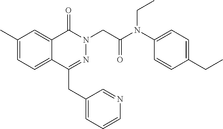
C1(C)=CC=C2C(=C1)C(=O)N(CC(N(C1=CC=C(CC)C=C1)CC)=O)N=C2CC1=CC=CN=C1
